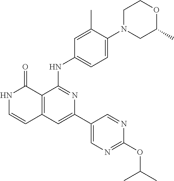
N1C=CC2=C(C1=O)C(NC1=CC=C(N3CC(C)OCC3)C(C)=C1)=NC(C1=CN=C(OC(C)C)N=C1)=C2
